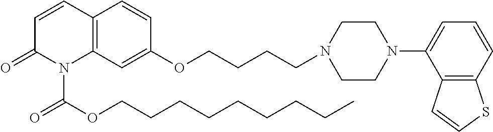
C12=C(C=C(OCCCCN3CCN(C4=CC=CC5=C4C=CS5)CC3)C=C1)N(C(OCCCCCCCCC)=O)C(=O)C=C2
